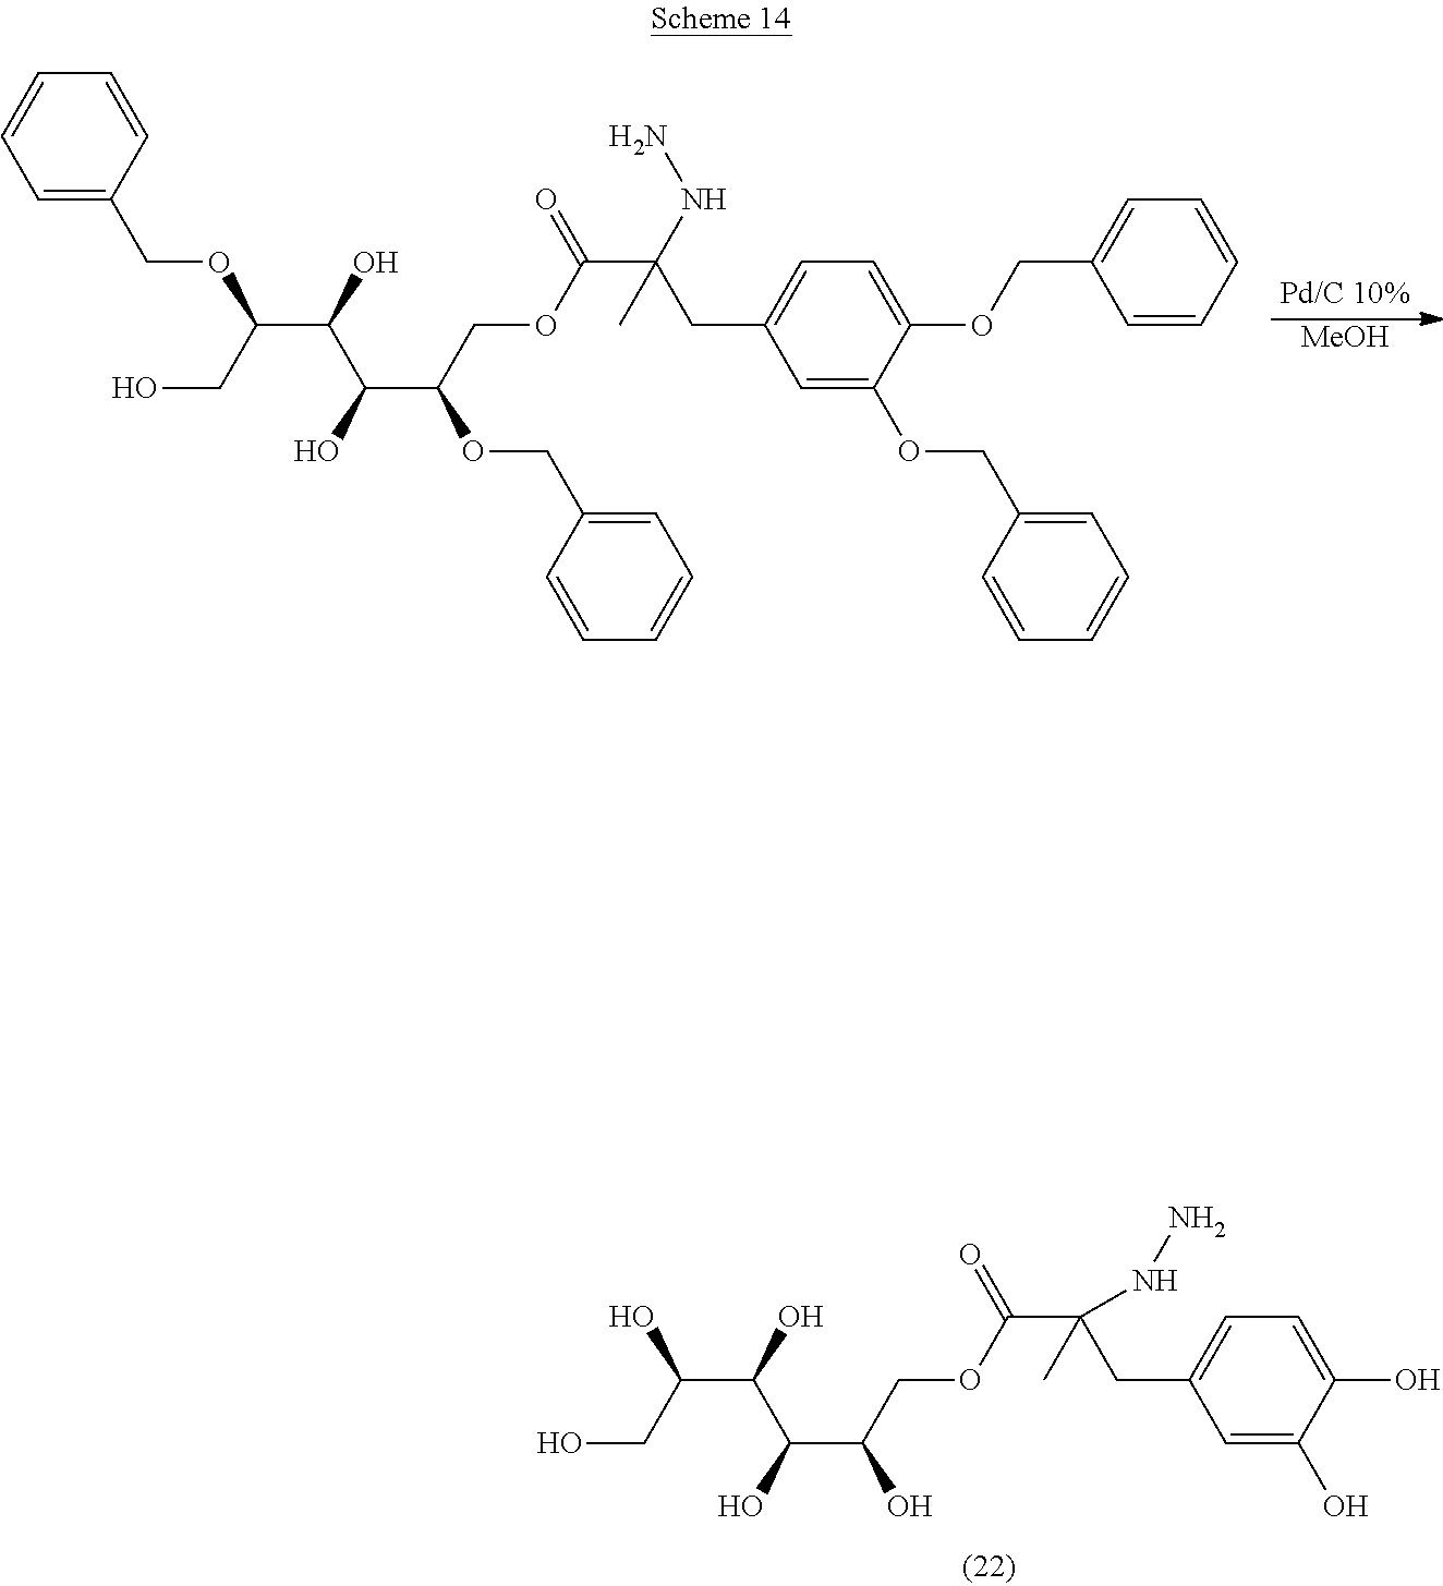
C1=C(COC(C(O)C(O)C(COC(C(NN)(CC2=CC=C(OCC3=CC=CC=C3)C(OCC3=CC=CC=C3)=C2)C)=O)OCC2=CC=CC=C2)CO)C=CC=C1.[MeOH].C1=C(O)C(O)=CC=C1CC(C(=O)OCC(C(O)C(O)C(CO)O)O)(NN)C
